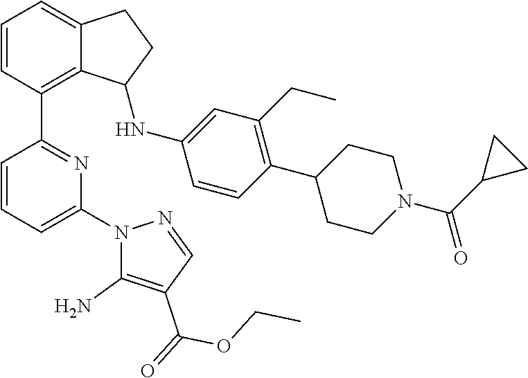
C1=CC(C2=NC(N3C(N)=C(C(=O)OCC)C=N3)=CC=C2)=C2C(=C1)CCC2NC1=CC(CC)=C(C2CCN(C(C3CC3)=O)CC2)C=C1
